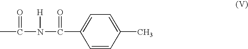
CC(N(C(C1=CC=C(C)C=C1)=O)[H])=O
